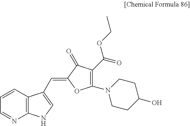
C1=CC2=C(N=C1)NC=C2C=C1C(=O)C(C(=O)OCC)=C(N2CCC(O)CC2)O1
